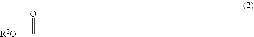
[R2O]C(C)=O
